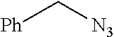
[Ph]C[N3]
